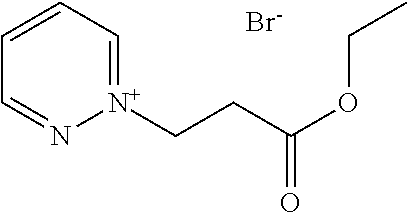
[N+]1(CCC(OCC)=O)=CC=CC=N1.[Br-]
